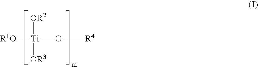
[Ti]([R1O])(O[R4])([OR2])[OR3]
